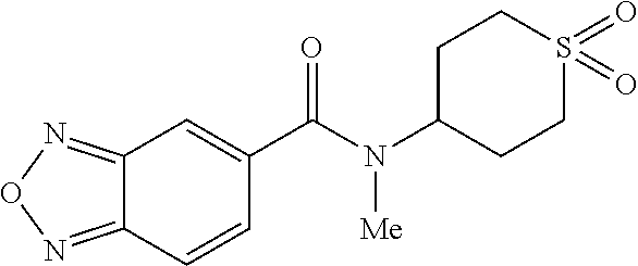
C12=NON=C1C=CC(C(N(C1CCS(=O)(=O)CC1)[Me])=O)=C2
